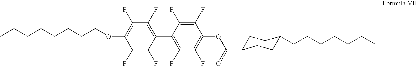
C1(F)=C(OCCCCCCCC)C(F)=C(F)C(C2=C(F)C(F)=C(OC(=O)C3CCC(CCCCCCC)CC3)C(F)=C2F)=C1F
